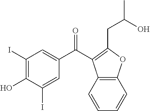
C1(I)=C(O)C(I)=CC(C(=O)C2=C(CC(O)C)OC3=C2C=CC=C3)=C1
